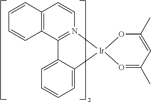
C1=CC2=C(C=C1)C1=N(C=C2)[Ir]2(C3=CC=CC=C13)O=C(C)C=C(C)O2
